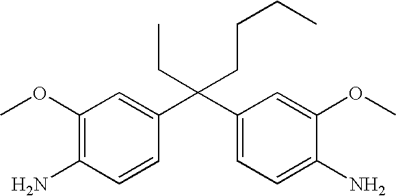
C(C1=CC=C(N)C(OC)=C1)(C1=CC(OC)=C(N)C=C1)(CC)CCCC
